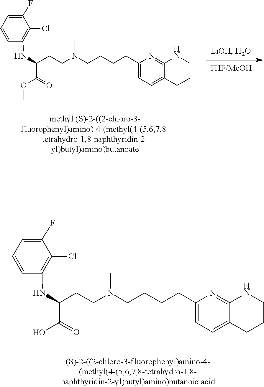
C1(Cl)=C(NC(C(OC)=O)CCN(C)CCCCC2=CC=C3C(=N2)NCCC3)C=CC=C1F.C1(Cl)=C(NC(C(O)=O)CCN(C)CCCCC2=CC=C3C(=N2)NCCC3)C=CC=C1F
